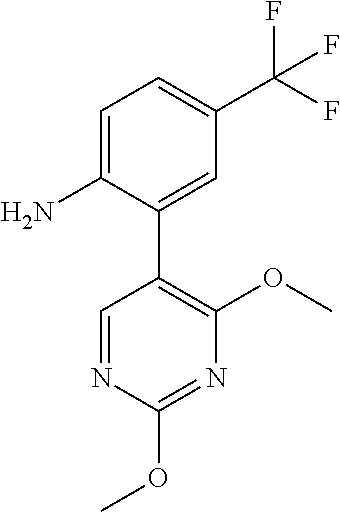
C1=C(N)C(C2=C(OC)N=C(OC)N=C2)=CC(C(F)(F)F)=C1
